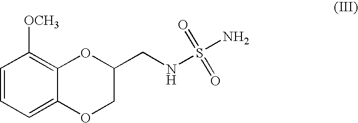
C1=CC=C2C(=C1[OCH3])OC(CNS(=O)(=O)N)CO2
